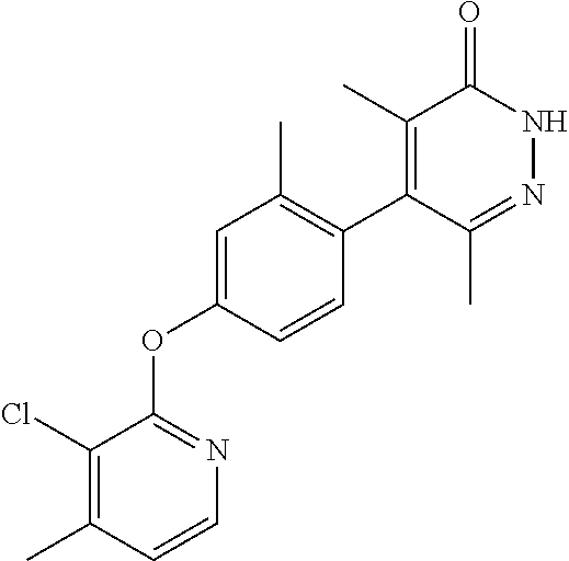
C1=C(OC2=NC=CC(C)=C2Cl)C=CC(C2=C(C)C(=O)NN=C2C)=C1C
